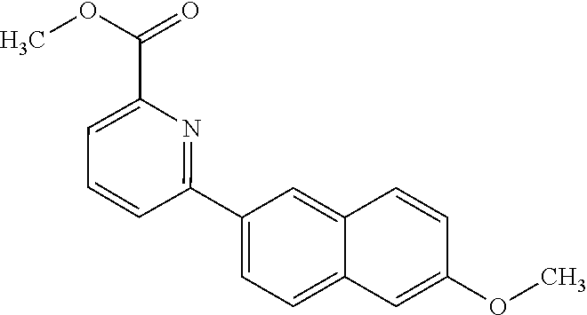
C1(OC)=CC2=CC=C(C3=NC(C(OC)=O)=CC=C3)C=C2C=C1
